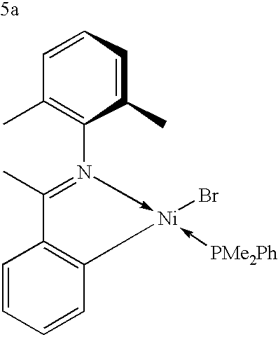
C1=CC=CC2=C1C(C)=N(C1=C(C)C=CC=C1C)->[Ni]2(Br)-[PMe2Ph]
